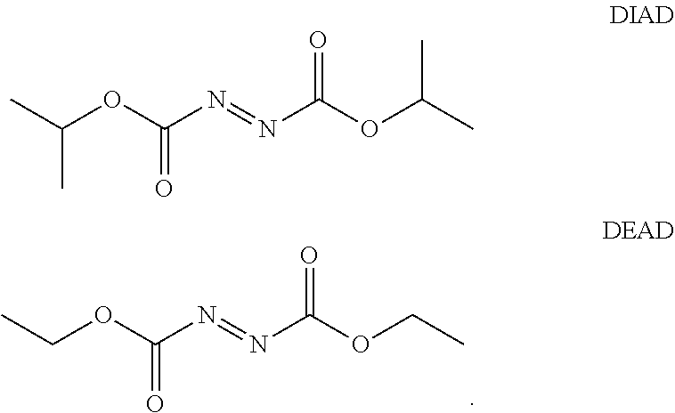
CCOC(N=NC(OCC)=O)=O.CC(OC(N=NC(OC(C)C)=O)=O)C
